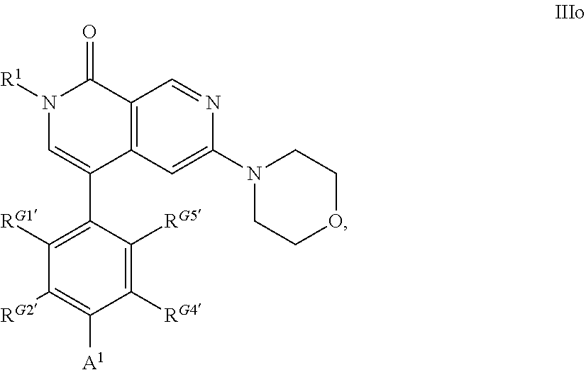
N1=CC2=C(C(C3=C([RG1])C([RG2])=C([A1])C([RG4])=C3[RG5])=CN([R1])C2=O)C=C1N1CCOCC1
